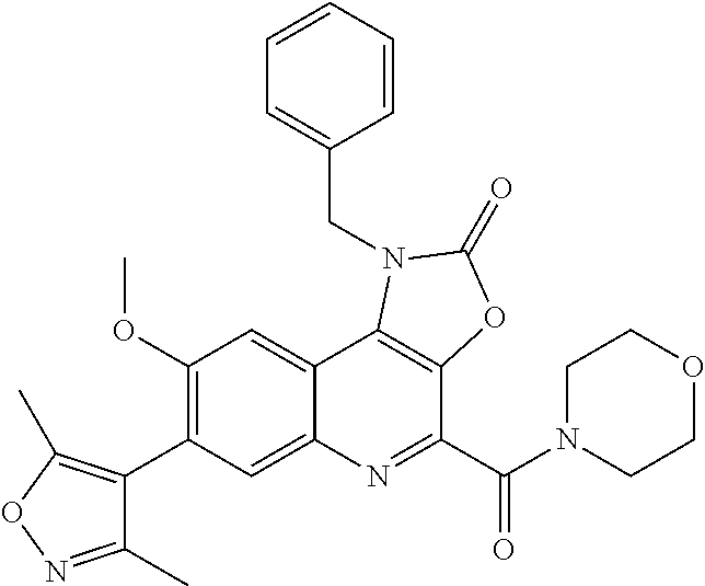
C1(C2=C(OC)C=C3C(=C2)N=C(C(N2CCOCC2)=O)C2=C3N(CC3=CC=CC=C3)C(=O)O2)=C(C)ON=C1C
